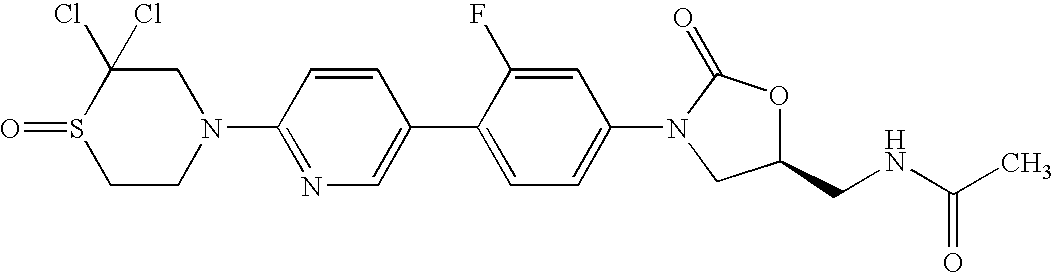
C1CN(C2=NC=C(C3=CC=C(N4C(=O)OC(CNC(C)=O)C4)C=C3F)C=C2)CC(Cl)(Cl)S1=O
